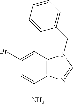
C1=C(N)C2=C(C=C1Br)N(CC1=CC=CC=C1)C=N2
